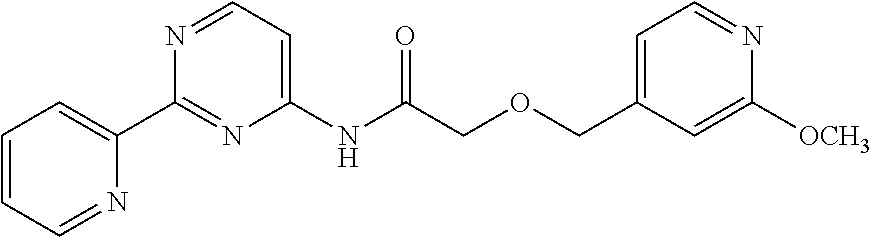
N1=CC=C(NC(COCC2=CC=NC([OCH3])=C2)=O)N=C1C1=CC=CC=N1
